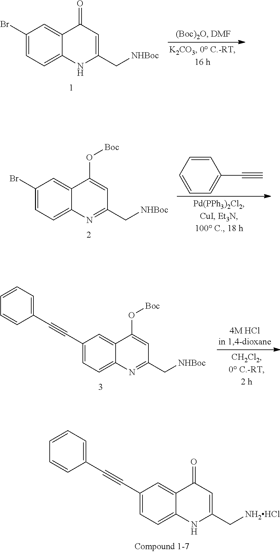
C1(Br)=CC=C2C(=C1)C(=O)C=C(C[NHBoc])N2.C1(Br)=CC=C2C(=C1)C(O[Boc])=CC(C[NHBoc])=N2.C1=CC=CC=C1C#C.C1(C#CC2=CC=CC=C2)=CC=C2C(=C1)C(O[Boc])=CC(C[NHBoc])=N2.C1(C#CC2=CC=CC=C2)=CC=C2C(=C1)C(=O)C=C(C[NH2HCl])N2
